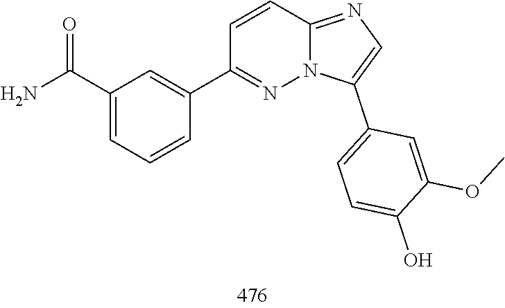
C1(C2=CC(C(N)=O)=CC=C2)=NN2C(=NC=C2C2=CC=C(O)C(OC)=C2)C=C1
